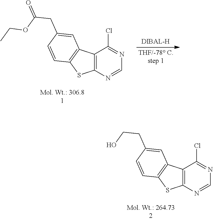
C12=C(N=CN=C1Cl)SC1=C2C=C(CCO)C=C1.C12=C(N=CN=C1Cl)SC1=C2C=C(CC(=O)OCC)C=C1
